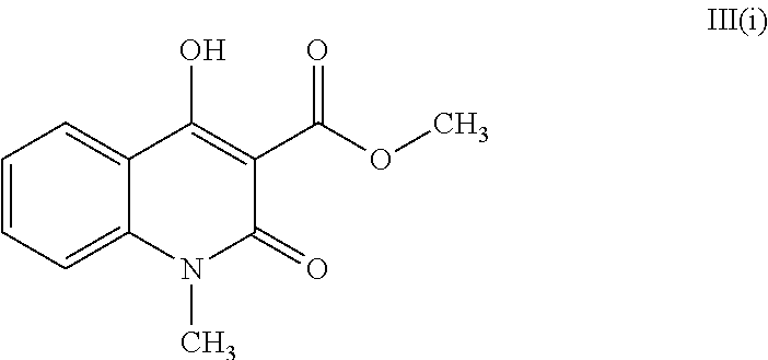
C1=CC=C2C(=C1)C(O)=C(C(OC)=O)C(=O)N2C
